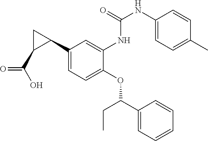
C1(C2CC2C(O)=O)=CC=C(OC(CC)C2=CC=CC=C2)C(NC(NC2=CC=C(C)C=C2)=O)=C1
